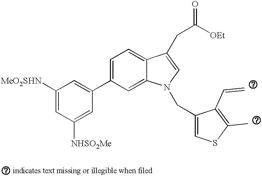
C1(C2=CC([MeO2SHN])=CC([NHSO2Me])=C2)=CC=C2C(=C1)N(CC1=CSC(C)=C1C=C)C=C2CC(=O)[OEt]
